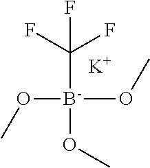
O([B-](OC)(OC)C(F)(F)F)C.[K]
